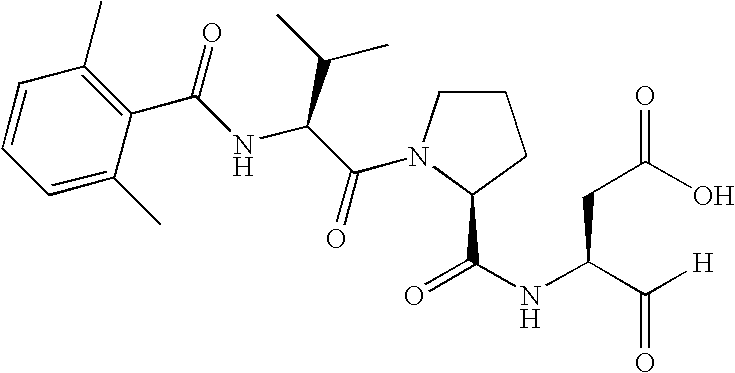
C1=CC=C(C)C(C(NC(C(=O)N2CCCC2C(NC(C([H])=O)CC(O)=O)=O)C(C)C)=O)=C1C
